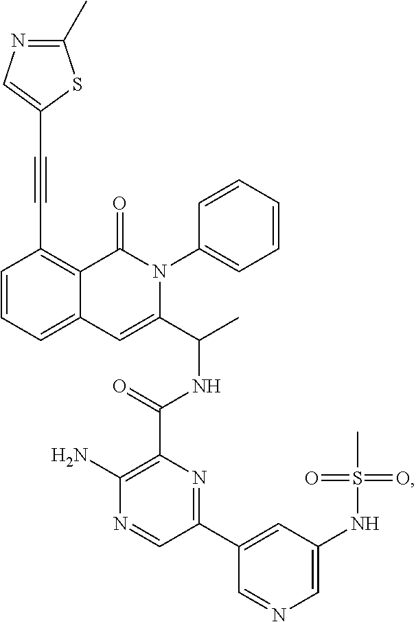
C1=CC=C2C(=C1C#CC1=CN=C(C)S1)C(=O)N(C1=CC=CC=C1)C(C(C)NC(C1=C(N)N=CC(C3=CC(NS(C)(=O)=O)=CN=C3)=N1)=O)=C2
